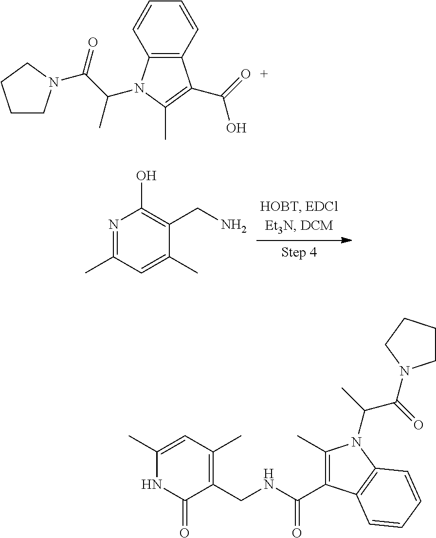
N1=C(C)C=C(C)C(CN)=C1O.C12=C(C=CC=C1)C(C(O)=O)=C(C)N2C(C)C(=O)N1CCCC1.C1(C)=CC(C)=C(CNC(=O)C2=C(C)N(C(C(=O)N3CCCC3)C)C3=C2C=CC=C3)C(=O)N1
